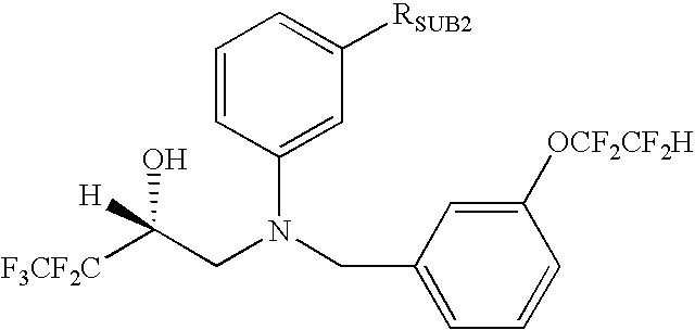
[F3CF2C]C(CN(CC1=CC=CC([OCF2CF2H])=C1)C1=CC([RSUB2])=CC=C1)(O)[H]
